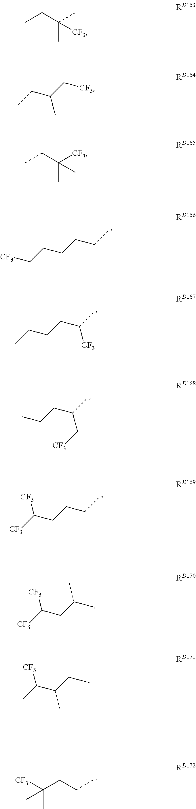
[CF3]CCCCCC.[CF3]C(CCCC)[CF3].CCCCC(C)[CF3].CCCC(C)C[CF3].[CF3]C(CC(C)C)[CF3].CC(C(CC)C)[CF3].[CF3]C(CCC)(C)C.CCC(C)(C)[CF3].CCC(C[CF3])C.CCC([CF3])(C)C
